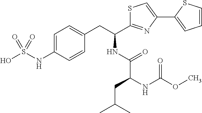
C1=C(NS(O)(=O)=O)C=CC(CC(C2=NC(C3=CC=CS3)=CS2)NC(C(CC(C)C)NC(OC)=O)=O)=C1
